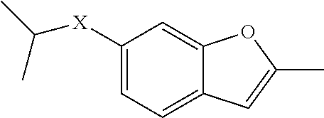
C1([X]C(C)C)=CC=C2C(=C1)OC(C)=C2
